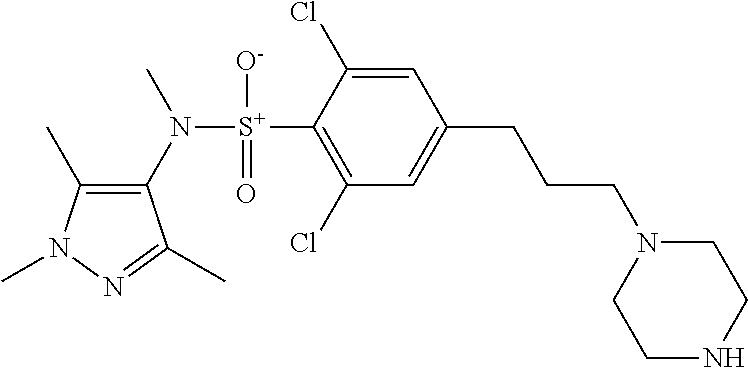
C1(C)=C(N([S+](C2=C(Cl)C=C(CCCN3CCNCC3)C=C2Cl)([O-])=O)C)C(C)=NN1C
